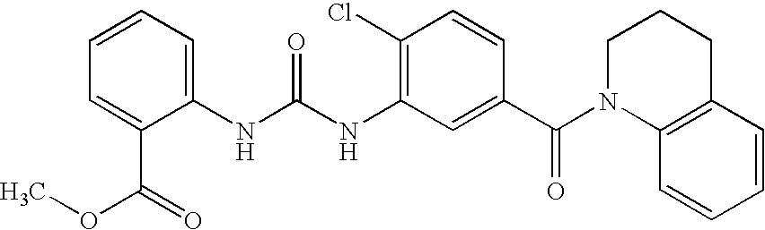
C1=CC=C(NC(NC2=C(Cl)C=CC(C(N3C4=C(CCC3)C=CC=C4)=O)=C2)=O)C(C(=O)OC)=C1
